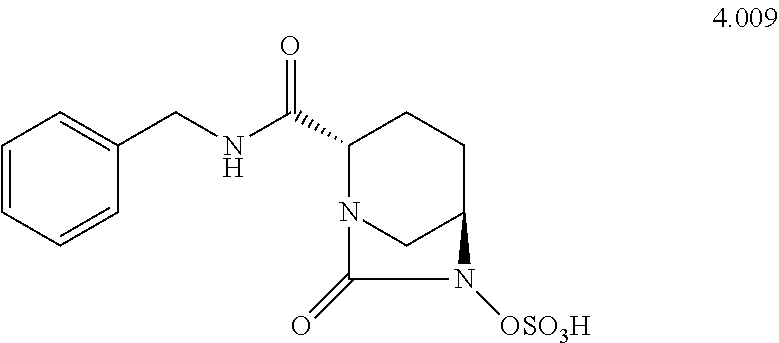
C1=CC=CC(CNC(C2CCC3CN2C(=O)N3[OSO3H])=O)=C1
